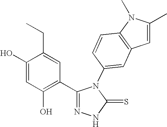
C1(O)=CC(O)=C(C2=NNC(=S)N2C2=CC3=C(C=C2)N(C)C(C)=C3)C=C1CC
